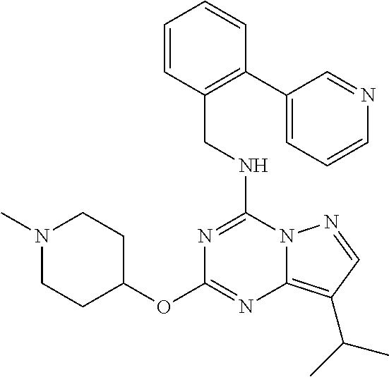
C(NC1=NC(OC2CCN(C)CC2)=NC2=C(C(C)C)C=NN12)C1=C(C2=CC=CN=C2)C=CC=C1
